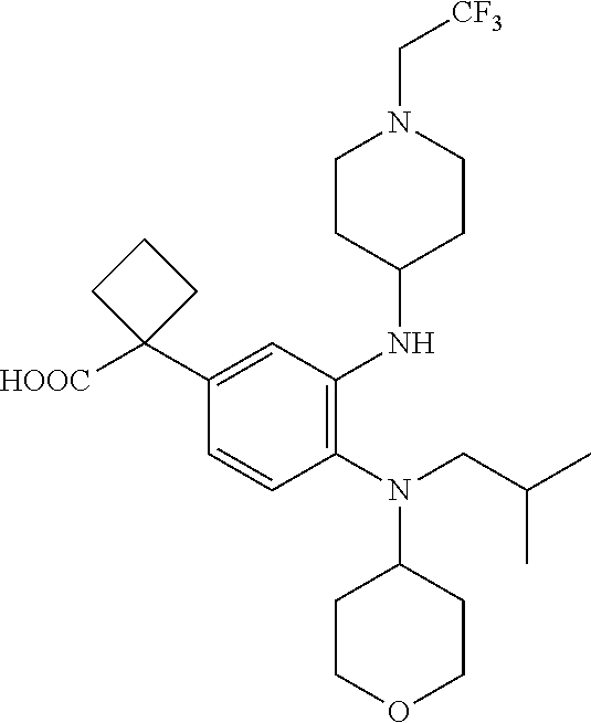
C1(N(CC(C)C)C2CCOCC2)=C(NC2CCN(C[CF3])CC2)C=C(C2([HOOC])CCC2)C=C1
